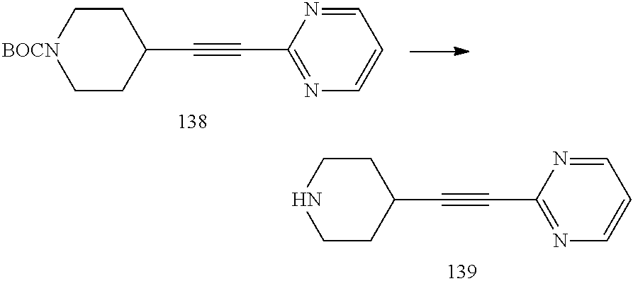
C1(C#CC2=NC=CC=N2)CCNCC1.C1(C#CC2=NC=CC=N2)CC[BOCN]CC1
